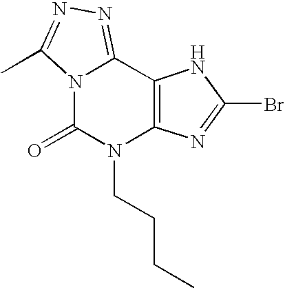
N12C(=O)N(CCCC)C3=C(C1=NN=C2C)NC(Br)=N3
